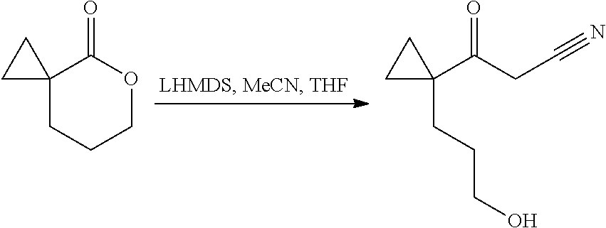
C12(CCCOC1=O)CC2.C1(CCCO)(C(CC#N)=O)CC1
